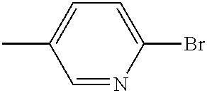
C1=NC(Br)=CC=C1C
